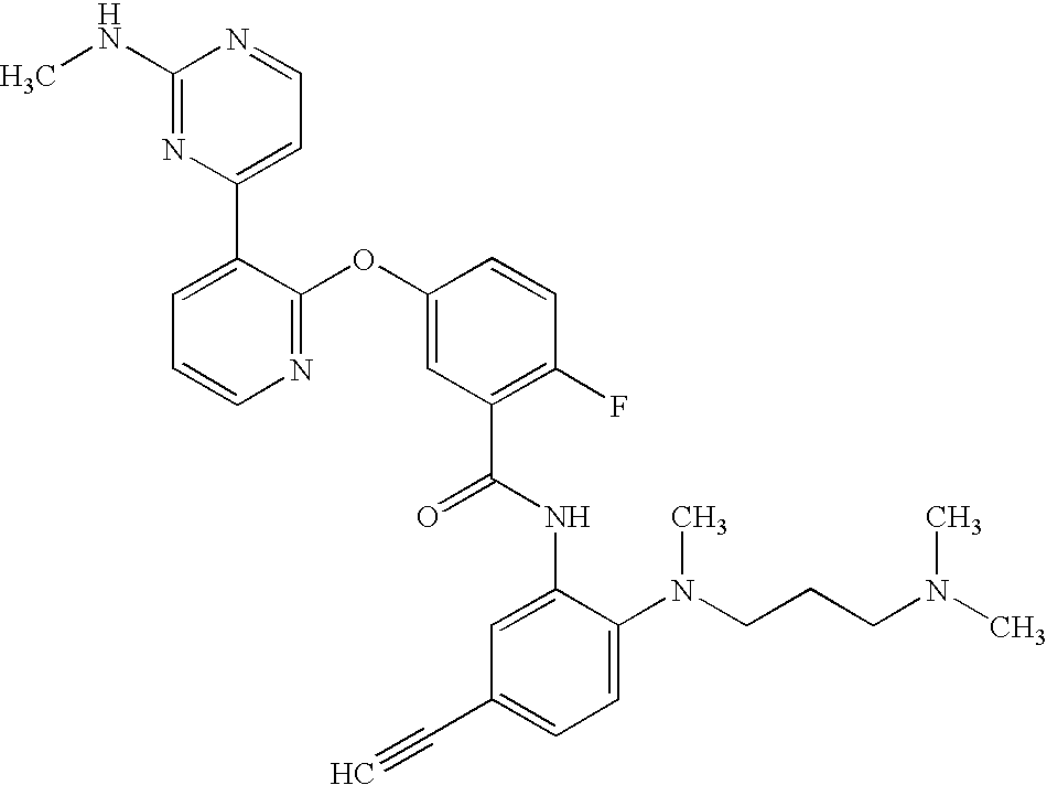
N1=C(OC2=CC(C(NC3=CC(C#C)=CC=C3N(CCCN(C)C)C)=O)=C(F)C=C2)C(C2=CC=NC(NC)=N2)=CC=C1
